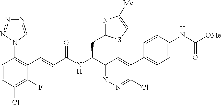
C1=CC(Cl)=C(F)C(C=CC(NC(C2=NN=C(Cl)C(C3=CC=C(NC(=O)[OMe])C=C3)=C2)CC2=NC([Me])=CS2)=O)=C1N1N=NN=C1
